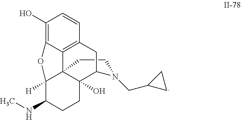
C1CN(CC2CC2)C2C3(O)C14C1=C(C=CC(O)=C1OC4([H])C(NC)CC3)C2
